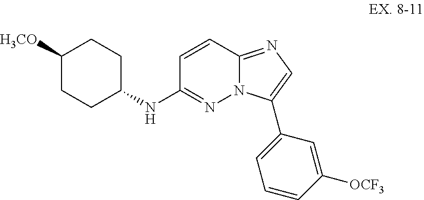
C1=CC2=NC=C(C3=CC=CC([OCF3])=C3)N2N=C1NC1CCC([H3CO])CC1
